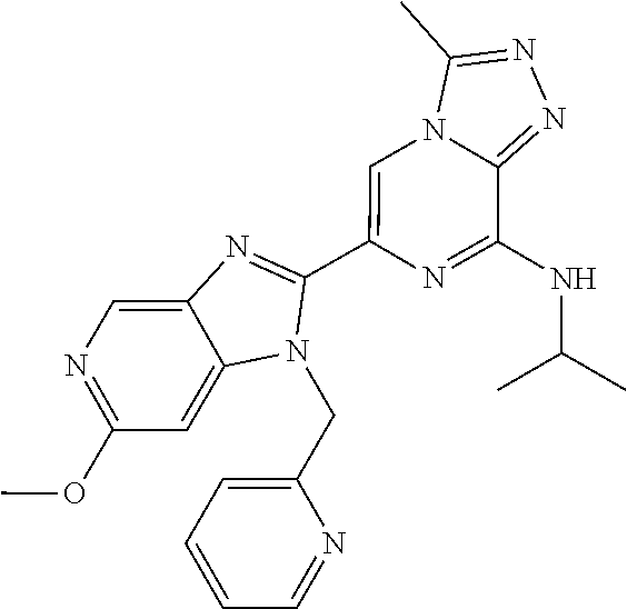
N1=C(OC)C=C2C(=C1)N=C(C1=CN3C(=NN=C3C)C(NC(C)C)=N1)N2CC1=CC=CC=N1
